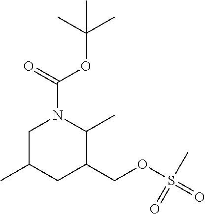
C1C(C)CC(COS(=O)(C)=O)C(C)N1C(=O)OC(C)(C)C
